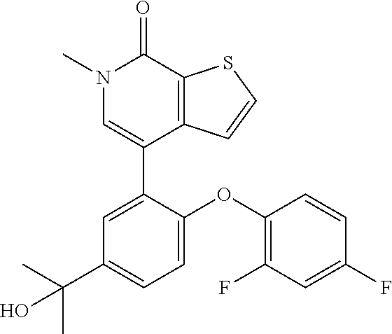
S1C=CC2=C1C(=O)N(C)C=C2C1=CC(C(C)(C)O)=CC=C1OC1=C(F)C=C(F)C=C1
